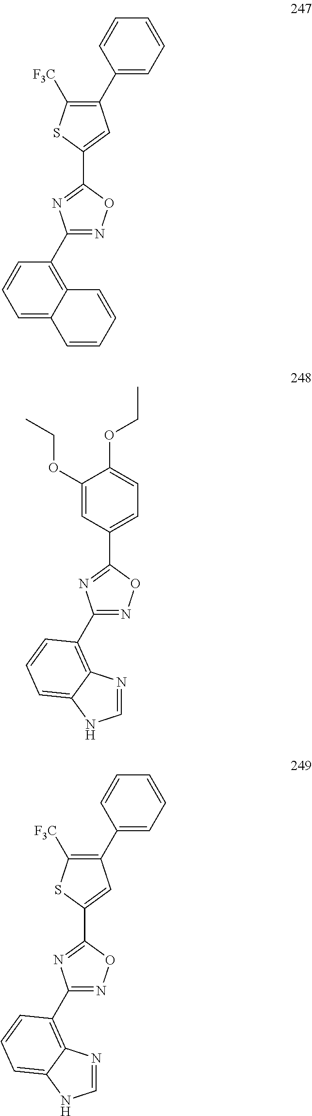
C1(C2=CC(C3=CC=CC=C3)=C([F3C])S2)=NC(C2=C3C(=CC=C2)C=CC=C3)=NO1.C1(C2=CC=C(OCC)C(OCC)=C2)=NC(C2=C3N=CNC3=CC=C2)=NO1.C1(C2=CC(C3=CC=CC=C3)=C([F3C])S2)=NC(C2=C3N=CNC3=CC=C2)=NO1
